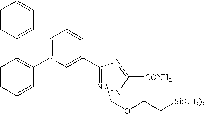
C1(C2=CC=CC(C3=NNC([CONH2])=N3)=C2)=C(C2=CC=CC=C2)C=CC=C1.CCOCC[Si(CH3)3]
